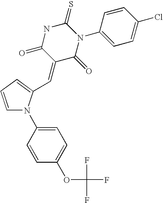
C1=CC=C(C=C2C(=O)N(C3=CC=C(Cl)C=C3)C(=S)NC2=O)N1C1=CC=C(OC(F)(F)F)C=C1
